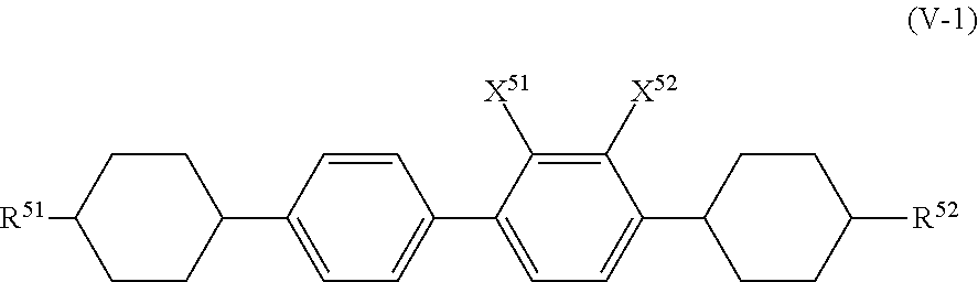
C1CC([R51])CCC1C1=CC=C(C2=CC=C(C3CCC([R52])CC3)C([X52])=C2[X51])C=C1
